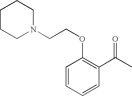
C1=CC=CC(C(C)=O)=C1OCCN1CCCCC1
